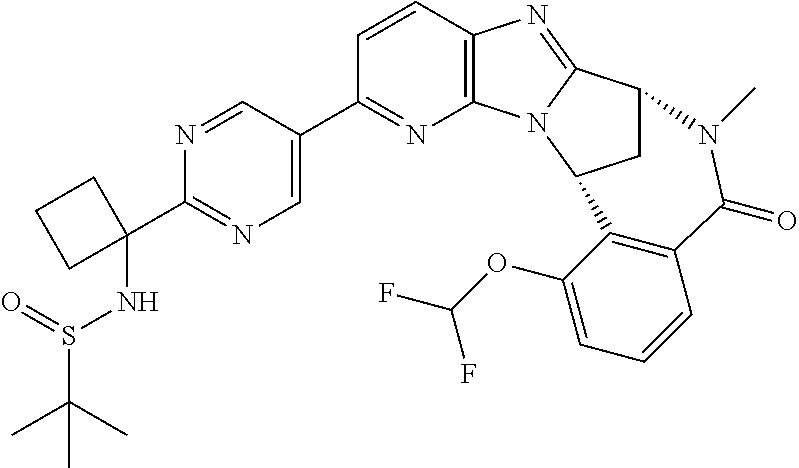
C1=CC2=C(N=C1C1=CN=C(C3(NS(C(C)(C)C)=O)CCC3)N=C1)N1C(=N2)C2CC1C1=C(C=CC=C1OC(F)F)C(=O)N2C
